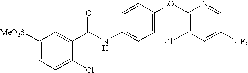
C1([MeO2S])=CC=C(Cl)C(C(NC2=CC=C(OC3=C(Cl)C=C([CF3])C=N3)C=C2)=O)=C1
